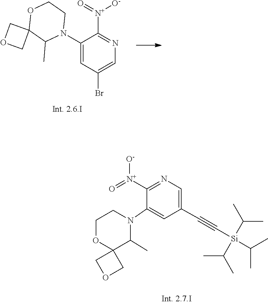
C1CN(C2=CC(Br)=CN=C2[N+]([O-])=O)C(C)C2(O1)COC2.C12(COC1)OCCN(C1=CC(C#C[Si](C(C)C)(C(C)C)C(C)C)=CN=C1[N+]([O-])=O)C2C
